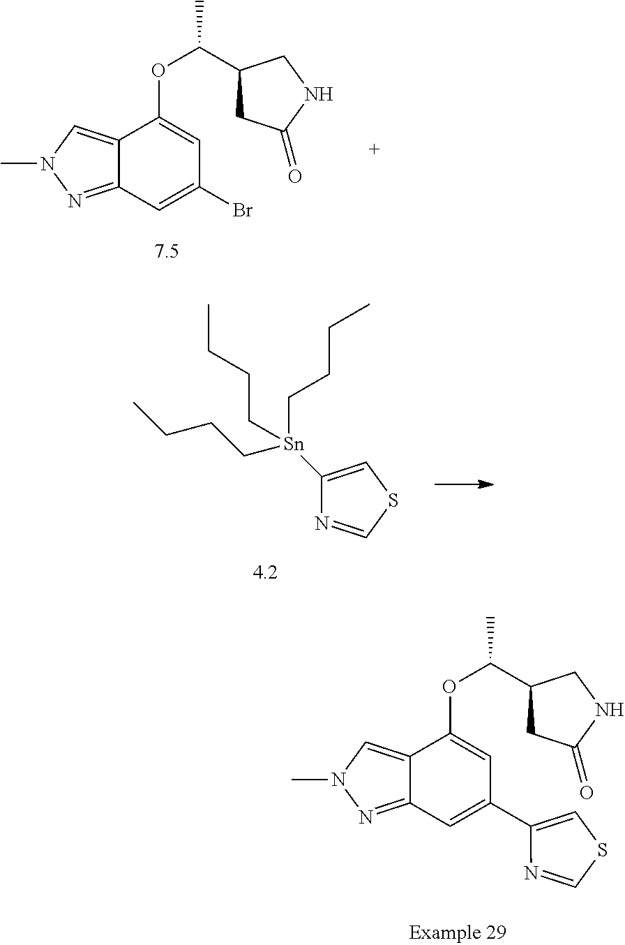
C12=CN(C)N=C1C=C(C1=CSC=N1)C=C2OC(C1CC(=O)NC1)C.C12=CN(C)N=C1C=C(Br)C=C2OC(C1CC(=O)NC1)C.C1([Sn](CCCC)(CCCC)CCCC)=CSC=N1
